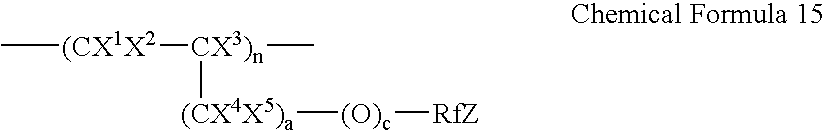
C[(CX1X2][CX3)n](C)[(CX4X5)a][(O)c][RfZ]
